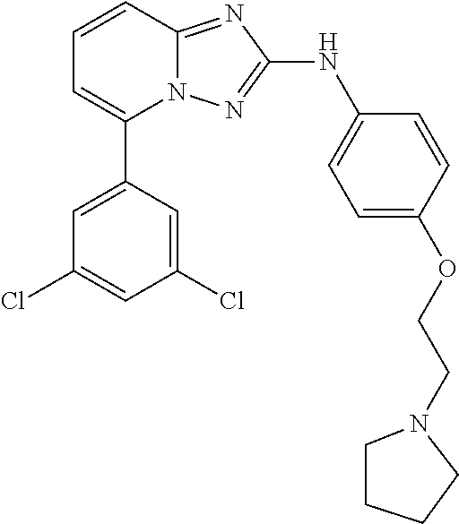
C1=CC2=NC(NC3=CC=C(OCCN4CCCC4)C=C3)=NN2C(C2=CC(Cl)=CC(Cl)=C2)=C1
